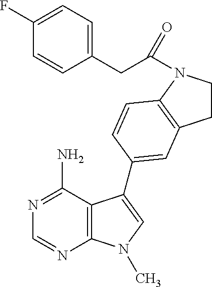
C1(CC(=O)N2CCC3=C2C=CC(C2=CN(C)C4=C2C(N)=NC=N4)=C3)=CC=C(F)C=C1
